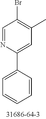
C1(C2=CC(C)=C(Br)C=N2)=CC=CC=C1
